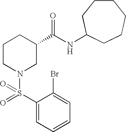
C1=C(Br)C(S(=O)(N2CC(C(NC3CCCCCC3)=O)CCC2)=O)=CC=C1
